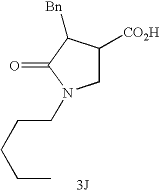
C1([CO2H])CN(CCCCC)C(=O)C1[Bn].[3J]
